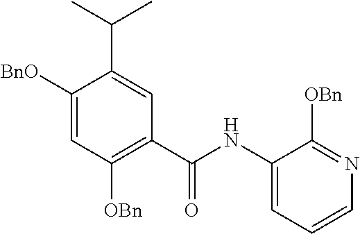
C1([BnO])=CC([OBn])=C(C(NC2=CC=CN=C2[OBn])=O)C=C1C(C)C
